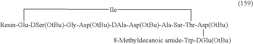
[Resin-Glu-DSer(OtBu)-Gly-Asp(OtBu)-DAla-Asp(OtBu)-Ala-Sar-Thr-Asp(OtBu)]1([8-Methyldecanoic amide-Trp-DGlu(OtBu)])C[Ile]C1
